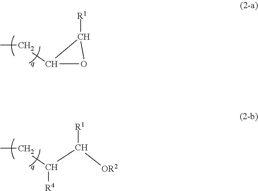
C(C(C([OR2])[R1])[R4])C.C(C1C([R1])O1)C
